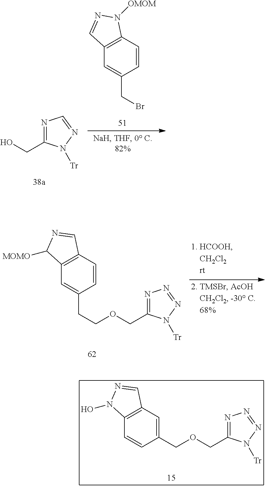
OCC1=NC=NN1[Tr].C1=CC2=C(C=C1CBr)C=NN2[OMOM].C1=C(COCC2=NN=NN2[Tr])C=CC2=C1C=NN2O.C1=CC2=C(C=C1CCOCC1=NN=NN1[Tr])C([MOMO])N=C2
